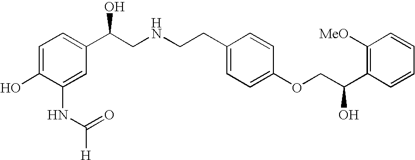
C1=C(O)C(NC([H])=O)=CC(C(CNCCC2=CC=C(OCC(C3=C([MeO])C=CC=C3)O)C=C2)O)=C1
